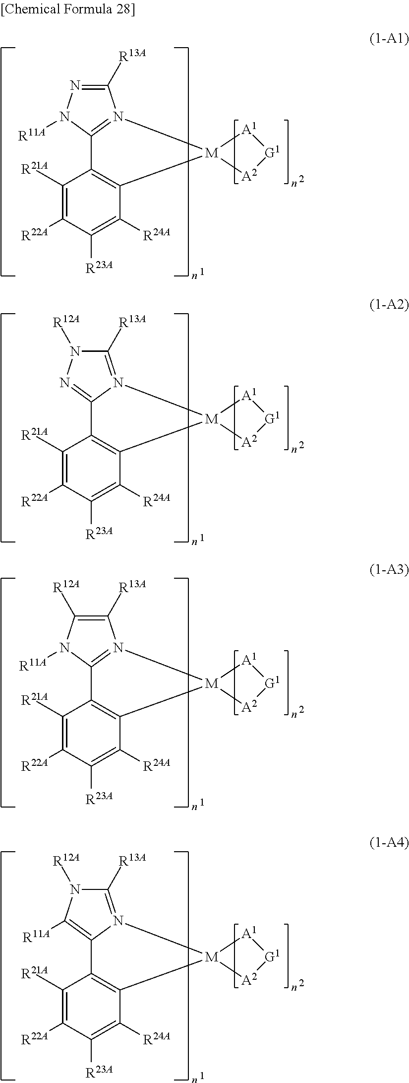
C1([R21A])=C([R22A])C([R23A])=C([R24A])C2=C1C1=N(C([R13A])=NN1[R11A])[M]21[A2][G1][A1]1.C1([R21A])=C([R22A])C([R23A])=C([R24A])C2=C1C1=NN([R12A])C([R13A])=N1[M]21[A2][G1][A1]1.C1([R21A])=C([R22A])C([R23A])=C([R24A])C2=C1C1=N(C([R13A])=C([R12A])N1[R11A])[M]21[A2][G1][A1]1.C1([R21A])=C([R22A])C([R23A])=C([R24A])C2=C1C1=C([R11A])N([R12A])C([R13A])=N1[M]21[A2][G1][A1]1
